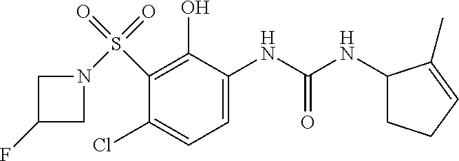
C1(NC(NC2CCC=C2C)=O)=CC=C(Cl)C(S(N2CC(F)C2)(=O)=O)=C1O
